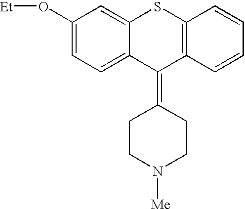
C1(O[Et])=CC=C2C(=C1)SC1=C(C2=C2CCN([Me])CC2)C=CC=C1
